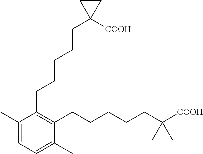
C1(C)=CC=C(C)C(CCCCCC([COOH])(C)C)=C1CCCCCC1([COOH])CC1
